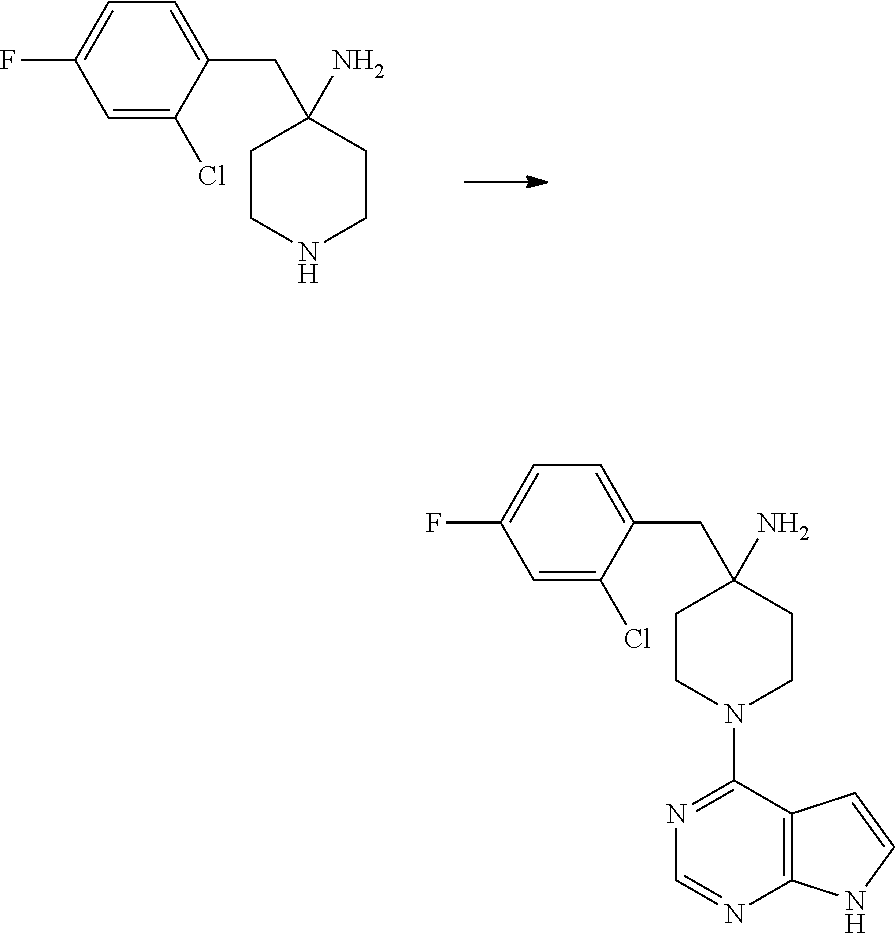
C1=C(Cl)C(CC2(N)CCN(C3=NC=NC4=C3C=CN4)CC2)=CC=C1F.C1=C(Cl)C(CC2(N)CCNCC2)=CC=C1F
